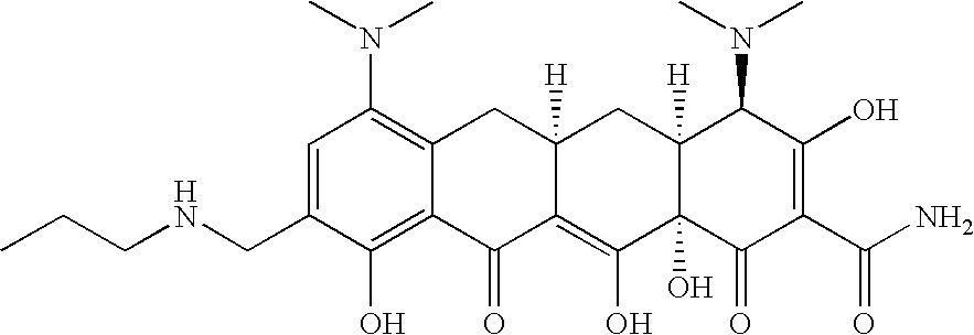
N(CC1=CC(N(C)C)=C2C(=C1O)C(=O)C1=C(O)C3(O)C([H])(CC1([H])C2)C(N(C)C)C(O)=C(C(N)=O)C3=O)CCC
